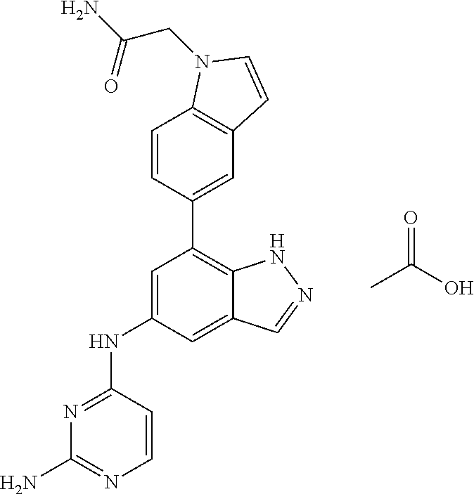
N1=C(NC2=CC(C3=CC4=C(C=C3)N(CC(N)=O)C=C4)=C3C(=C2)C=NN3)C=CN=C1N.CC(O)=O
